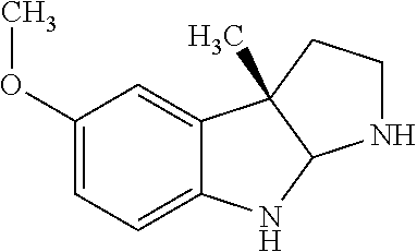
C1(OC)=CC=C2C(=C1)C1(C)C(N2)NCC1
